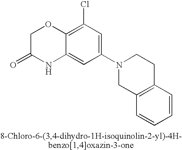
C1C(=O)NC2=CC(N3CC4=C(CC3)C=CC=C4)=CC(Cl)=C2O1
